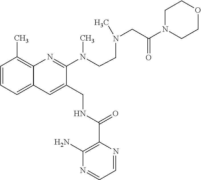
C1=CC=C2C(=C1C)N=C(N(C)CCN(CC(N1CCOCC1)=O)C)C(CNC(C1=C(N)N=CC=N1)=O)=C2
